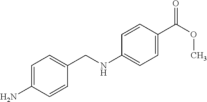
C1=C(N)C=CC(CNC2=CC=C(C(OC)=O)C=C2)=C1
